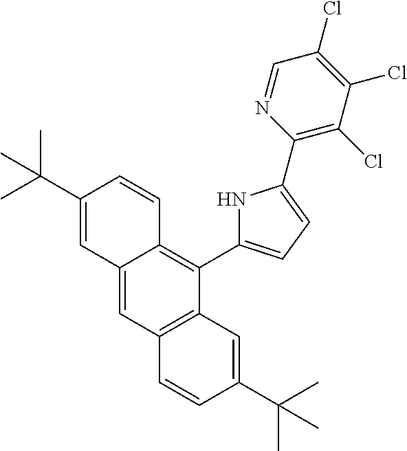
C12=CC3=C(C(C4=CC=C(C5=C(Cl)C(Cl)=C(Cl)C=N5)N4)=C1C=CC(C(C)(C)C)=C2)C=C(C(C)(C)C)C=C3
